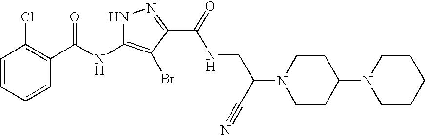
C1=CC=CC(C(NC2=C(Br)C(C(=O)NCC(N3CCC(N4CCCCC4)CC3)C#N)=NN2)=O)=C1Cl
